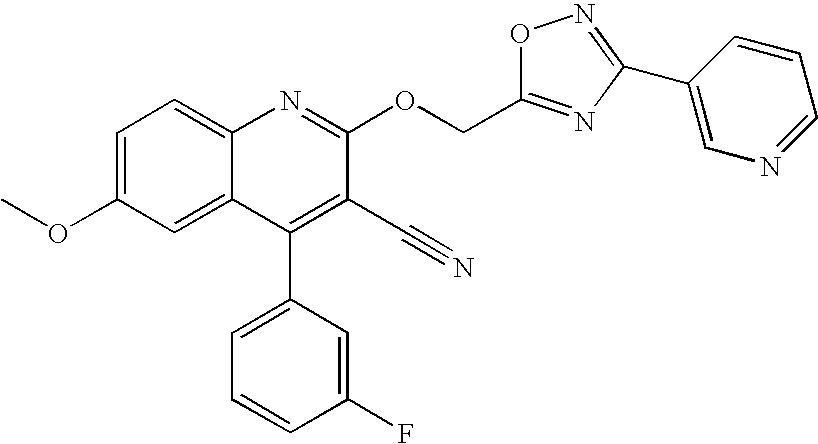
C1=C(OC)C=C2C(=C1)N=C(OCC1=NC(C3=CN=CC=C3)=NO1)C(C#N)=C2C1=CC=CC(F)=C1
